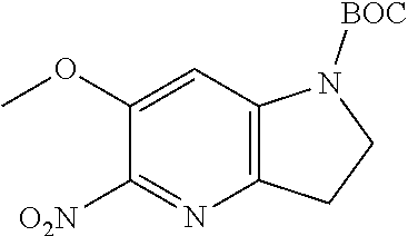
N1([BOC])C2=C(CC1)N=C([O2N])C(OC)=C2
